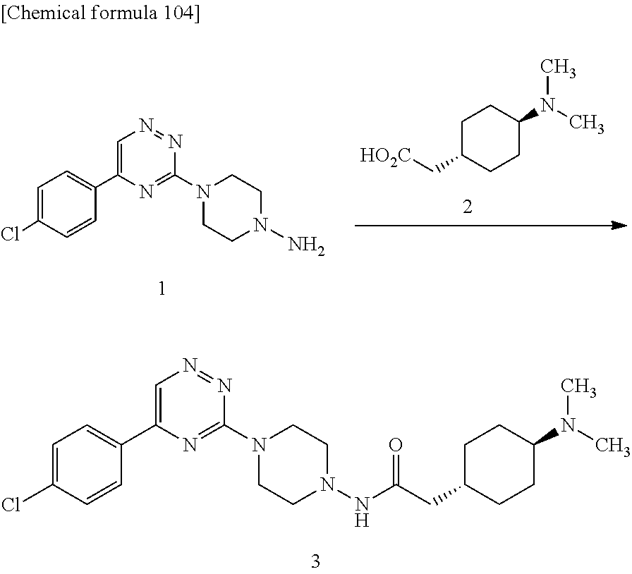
C(CC1CCC(N(C)C)CC1)(=O)NN1CCN(C2=NC(C3=CC=C(Cl)C=C3)=CN=N2)CC1.[HO2C]CC1CCC(N(C)C)CC1.C1=C(C2=CC=C(Cl)C=C2)N=C(N2CCN(N)CC2)N=N1
